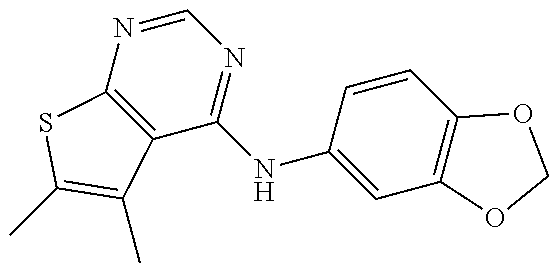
C12=C(N=CN=C1NC1=CC3=C(C=C1)OCO3)SC(C)=C2C
